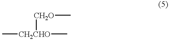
C[CH2CHO]([CH2O]C)C
